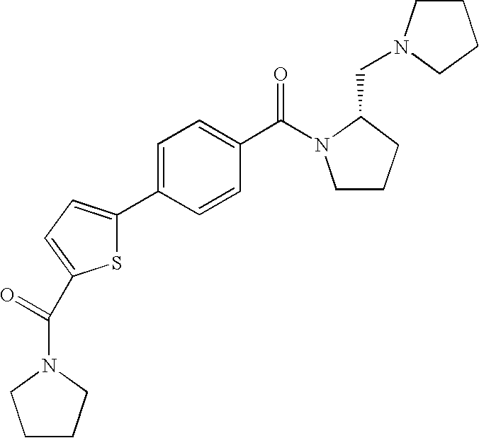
C1=C(C2=CC=C(C(N3CCCC3)=O)S2)C=CC(C(N2CCCC2CN2CCCC2)=O)=C1
